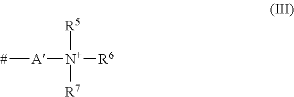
[#][A][N+]([R5])([R6])[R7]
